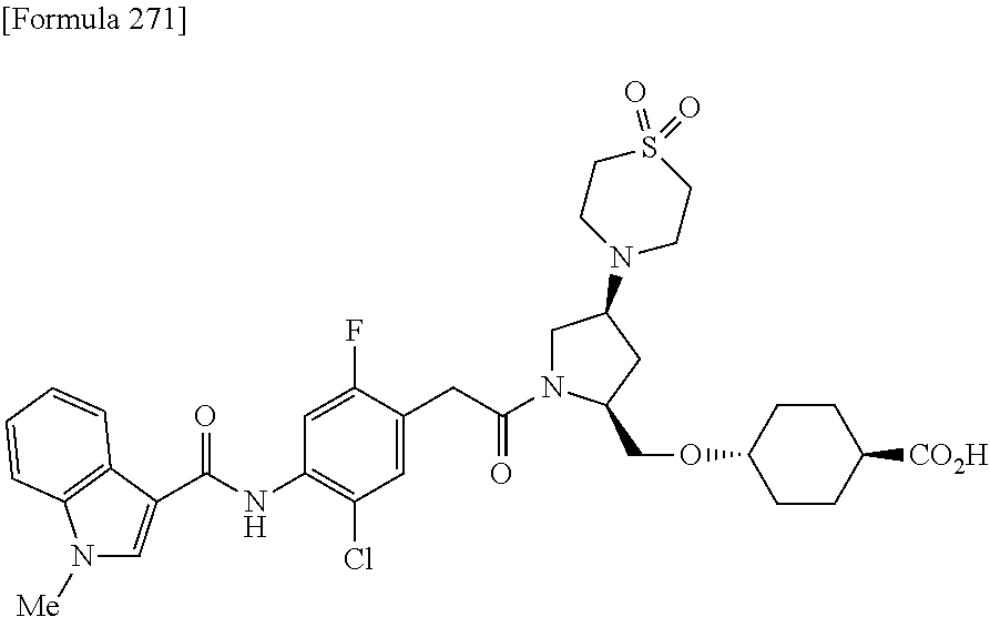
C(NC1=C(Cl)C=C(CC(N2CC(N3CCS(=O)(=O)CC3)CC2COC2CCC([CO2H])CC2)=O)C(F)=C1)(=O)C1=CN([Me])C2=C1C=CC=C2
